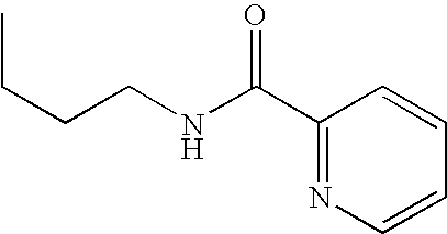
C1(C(NCCCC)=O)=NC=CC=C1
